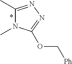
C1(C)=NN=C(OC[Ph])N1C
